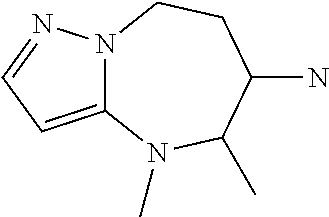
C12=CC=NN1CCC(N)C(C)N2C
